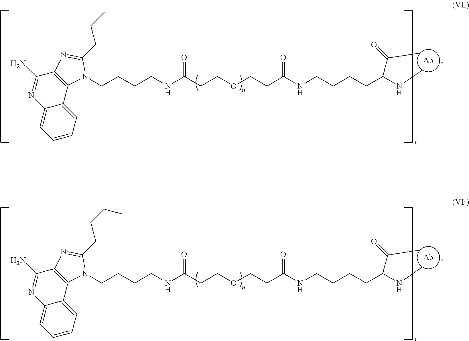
[Ab].C1=CC=C2C(=C1)N=C(N)C1=C2N(CCCCNC(CCOCCC(NCCCCC(C(=O)C)NC)=O)=O)C(CCC)=N1.[Ab].C1=CC=C2C(=C1)N=C(N)C1=C2N(CCCCNC(CCOCCC(NCCCCC(C(=O)C)NC)=O)=O)C(CCCC)=N1
